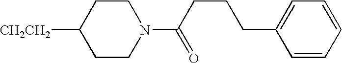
[CH2CH2]C1CCN(C(CCCC2=CC=CC=C2)=O)CC1
